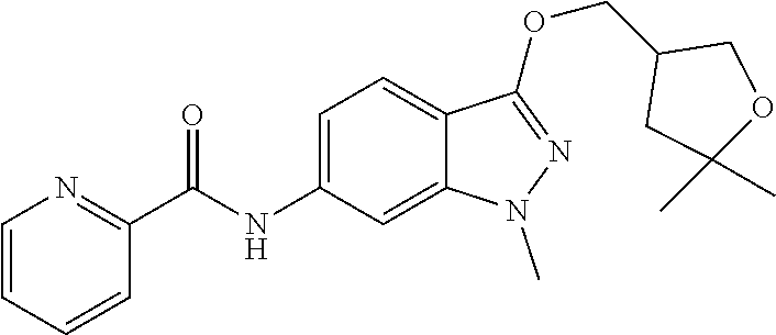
C(NC1=CC=C2C(=C1)N(C)N=C2OCC1CC(C)(C)OC1)(C1=NC=CC=C1)=O
